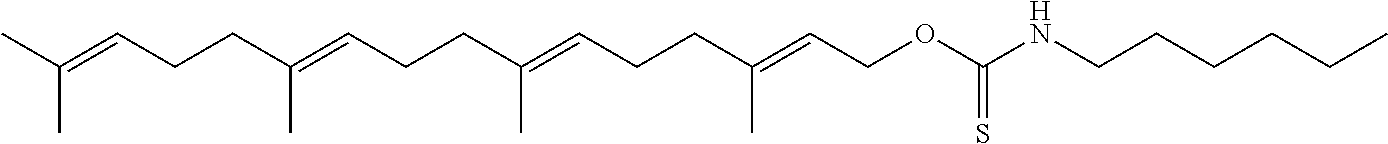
C(=CCCC(=CCCC(=CCOC(NCCCCCC)=S)C)C)(C)CCC=C(C)C
